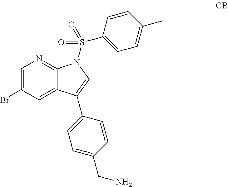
BrC1=CN=C2C(=C1)C(C1=CC=C(CN)C=C1)=CN2S(=O)(C1=CC=C(C)C=C1)=O
